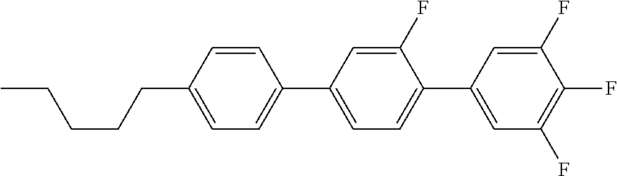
C1(F)=CC(C2=CC=C(CCCCC)C=C2)=CC=C1C1=CC(F)=C(F)C(F)=C1
